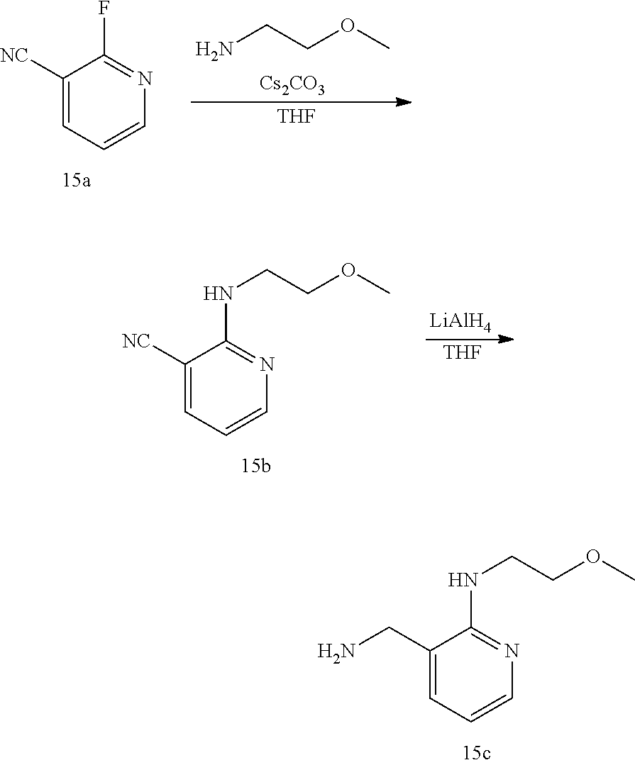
C1(CN)=CC=CN=C1NCCOC.C1([NC])=CC=CN=C1F.NCCOC.[Cs2CO3].[THF].C1([NC])=CC=CN=C1NCCOC.[LiAlH4].[THF]
